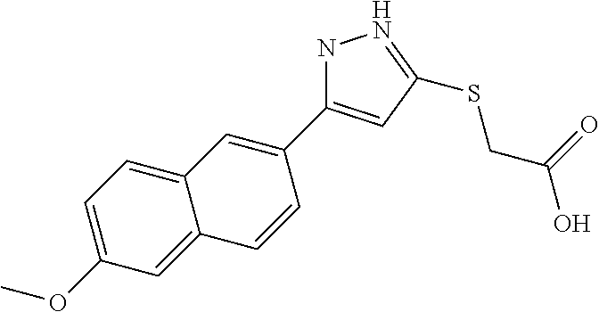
C1(C2=CC(SCC(O)=O)=NN2)=CC2=CC=C(OC)C=C2C=C1
